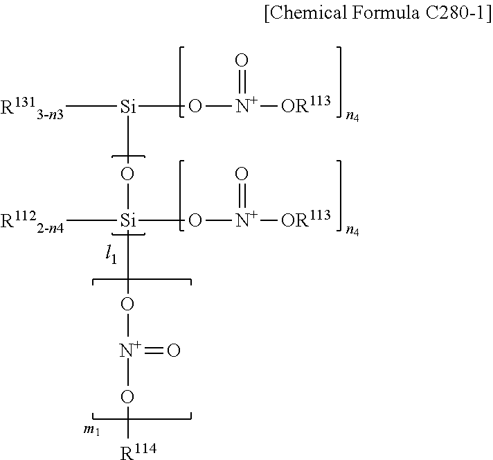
[R1313-n3][Si](O[N+]([OR113])=O)O[Si]([R1122-n4])(O[N+]([OR113])=O)O[N+](O[R114])=O
